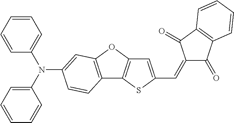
C1=C(C=C2C(=O)C3=C(C2=O)C=CC=C3)SC2=C1OC1=C2C=CC(N(C2=CC=CC=C2)C2=CC=CC=C2)=C1
